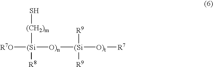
[R7O][(Si]([O)n][(Si]([O)t][R7])([R9])[R9])([(CH2)m]S)[R8]
